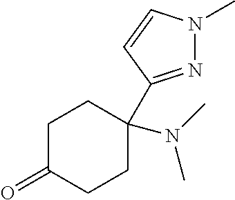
C1C(=O)CCC(N(C)C)(C2=NN(C)C=C2)C1
